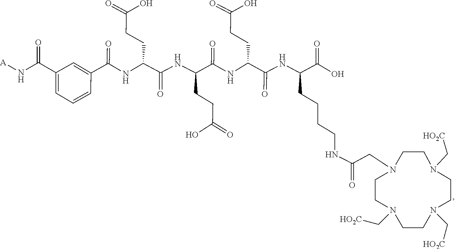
C([HO2C])N1CCN(CC(NCCCCC(NC(C(NC(C(NC(C(NC(C2=CC(C(N[A])=O)=CC=C2)=O)CCC(=O)O)=O)CCC(O)=O)=O)CCC(=O)O)=O)C(=O)O)=O)CCN(C[HO2C])CCN(C[HO2C])CC1
